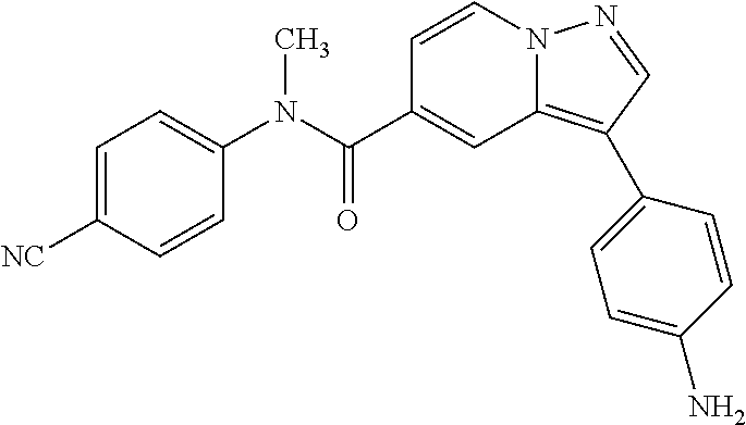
C1=CN2C(=C(C3=CC=C(N)C=C3)C=N2)C=C1C(N(C1=CC=C([NC])C=C1)C)=O
